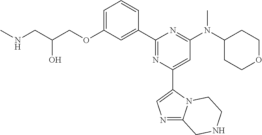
C1=C(OCC(CNC)O)C=C(C2=NC(C3=CN=C4N3CCNC4)=CC(N(C3CCOCC3)C)=N2)C=C1
